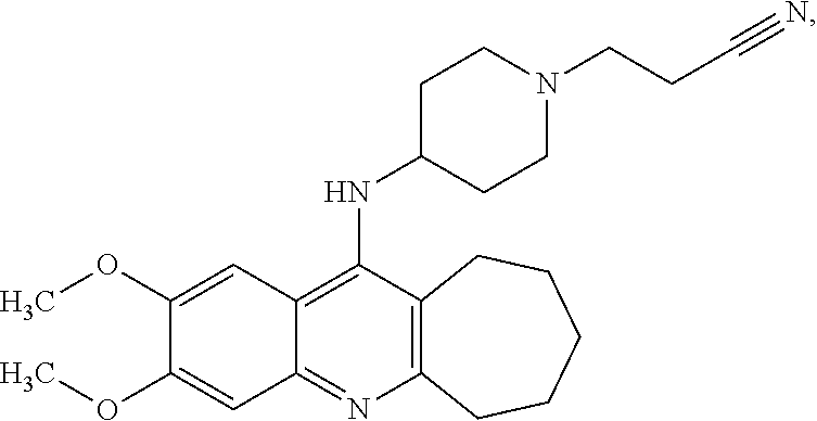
C12=C(N=C3C(=C1NC1CCN(CCC#N)CC1)C=C(OC)C(OC)=C3)CCCCC2
